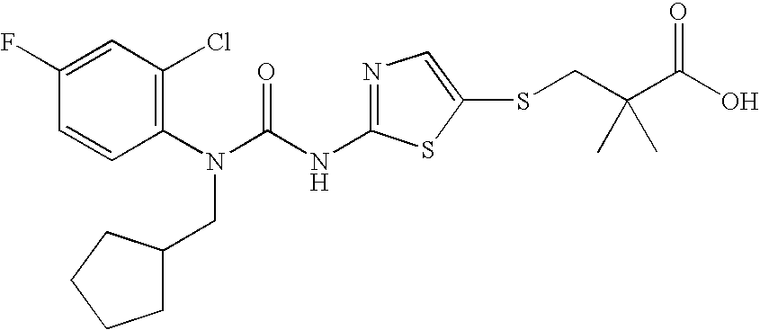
C1(F)=CC(Cl)=C(N(C(NC2=NC=C(SCC(C(O)=O)(C)C)S2)=O)CC2CCCC2)C=C1
